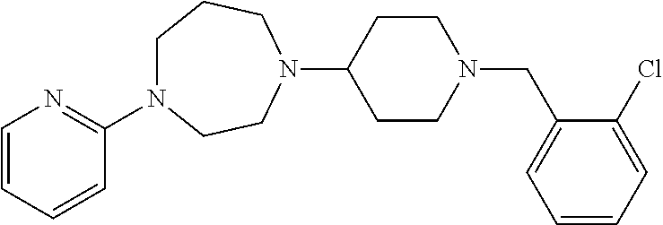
C1=CC=CC(N2CCCN(C3CCN(CC4=CC=CC=C4Cl)CC3)CC2)=N1
